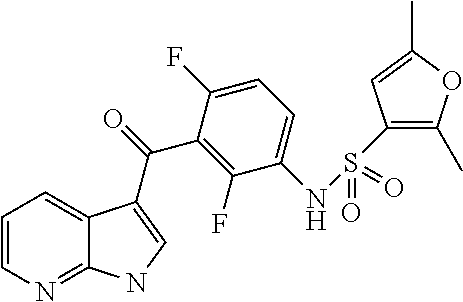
C1=CN=C2C(=C1)C(C(=O)C1=C(F)C(NS(C3=C(C)OC(C)=C3)(=O)=O)=CC=C1F)=CN2
